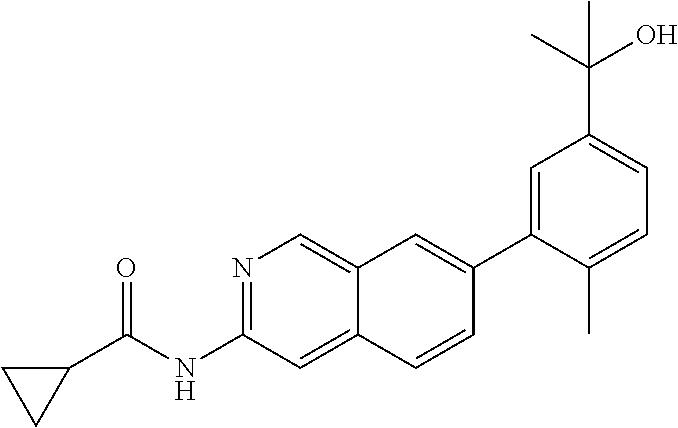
N1=C(NC(=O)C2CC2)C=C2C(=C1)C=C(C1=CC(C(O)(C)C)=CC=C1C)C=C2
